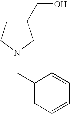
C1(CO)CCN(CC2=CC=CC=C2)C1
